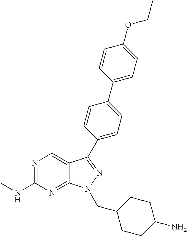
N1=C(NC)N=C2C(=C1)C(C1=CC=C(C3=CC=C(OCC)C=C3)C=C1)=NN2CC1CCC(N)CC1
